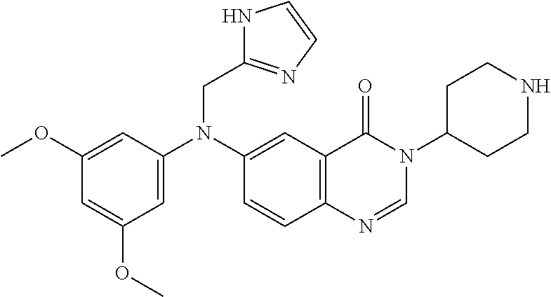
C1(OC)=CC(N(C2=CC3=C(C=C2)N=CN(C2CCNCC2)C3=O)CC2=NC=CN2)=CC(OC)=C1
